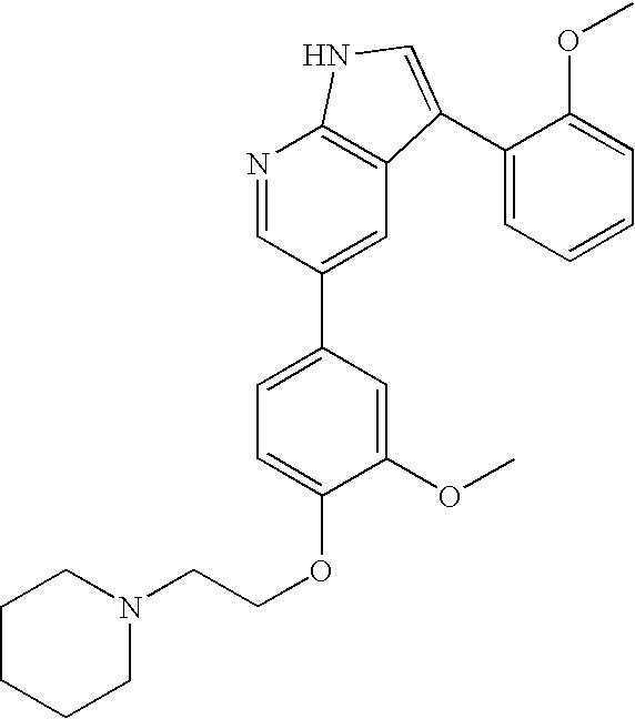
N1=CC(C2=CC=C(OCCN3CCCCC3)C(OC)=C2)=CC2=C1NC=C2C1=CC=CC=C1OC
